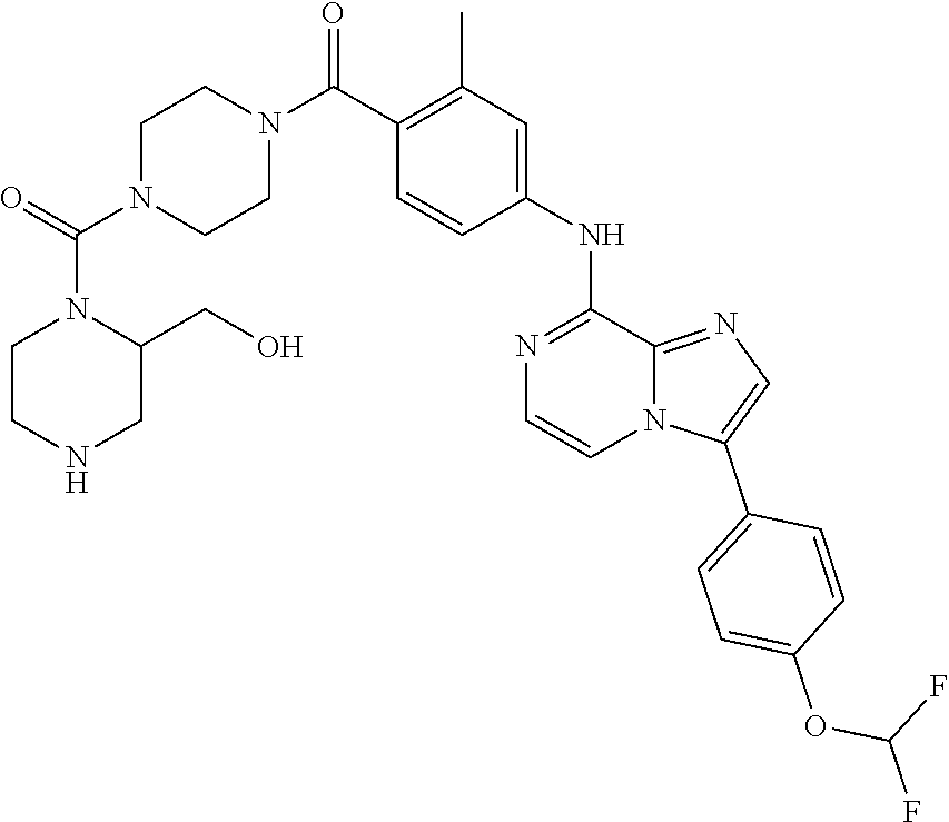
N1(C(=O)N2CCN(C(C3=C(C)C=C(NC4=NC=CN5C(C6=CC=C(OC(F)F)C=C6)=CN=C54)C=C3)=O)CC2)CCNCC1CO
